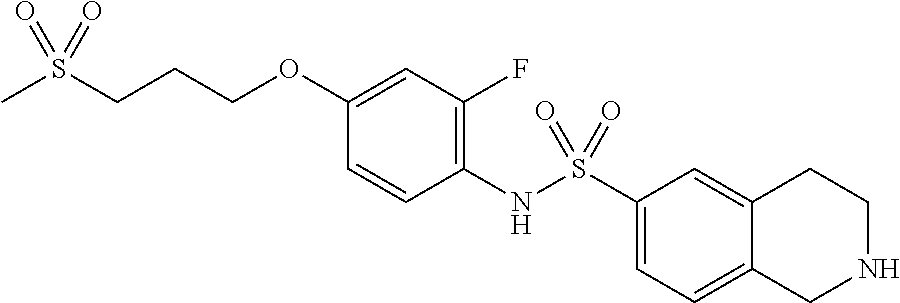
C1(NS(C2=CC=C3C(=C2)CCNC3)(=O)=O)=C(F)C=C(OCCCS(C)(=O)=O)C=C1
